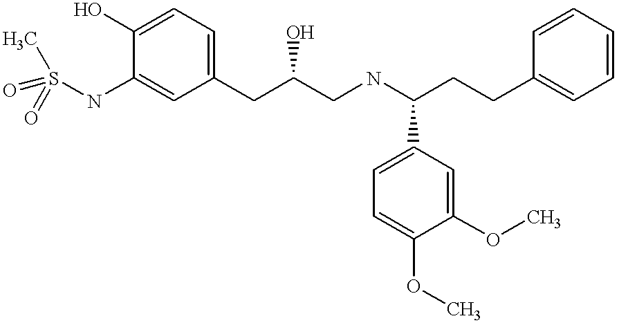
O=S(NC1=CC(CC(CNC(CCC2=CC=CC=C2)C2=CC=C(OC)C(OC)=C2)O)=CC=C1O)(C)=O
